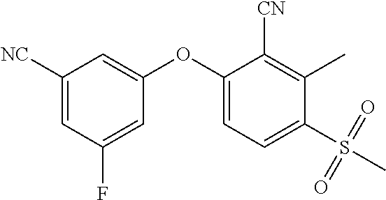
C1(OC2=CC=C(S(C)(=O)=O)C(C)=C2[CN])=CC([NC])=CC(F)=C1
